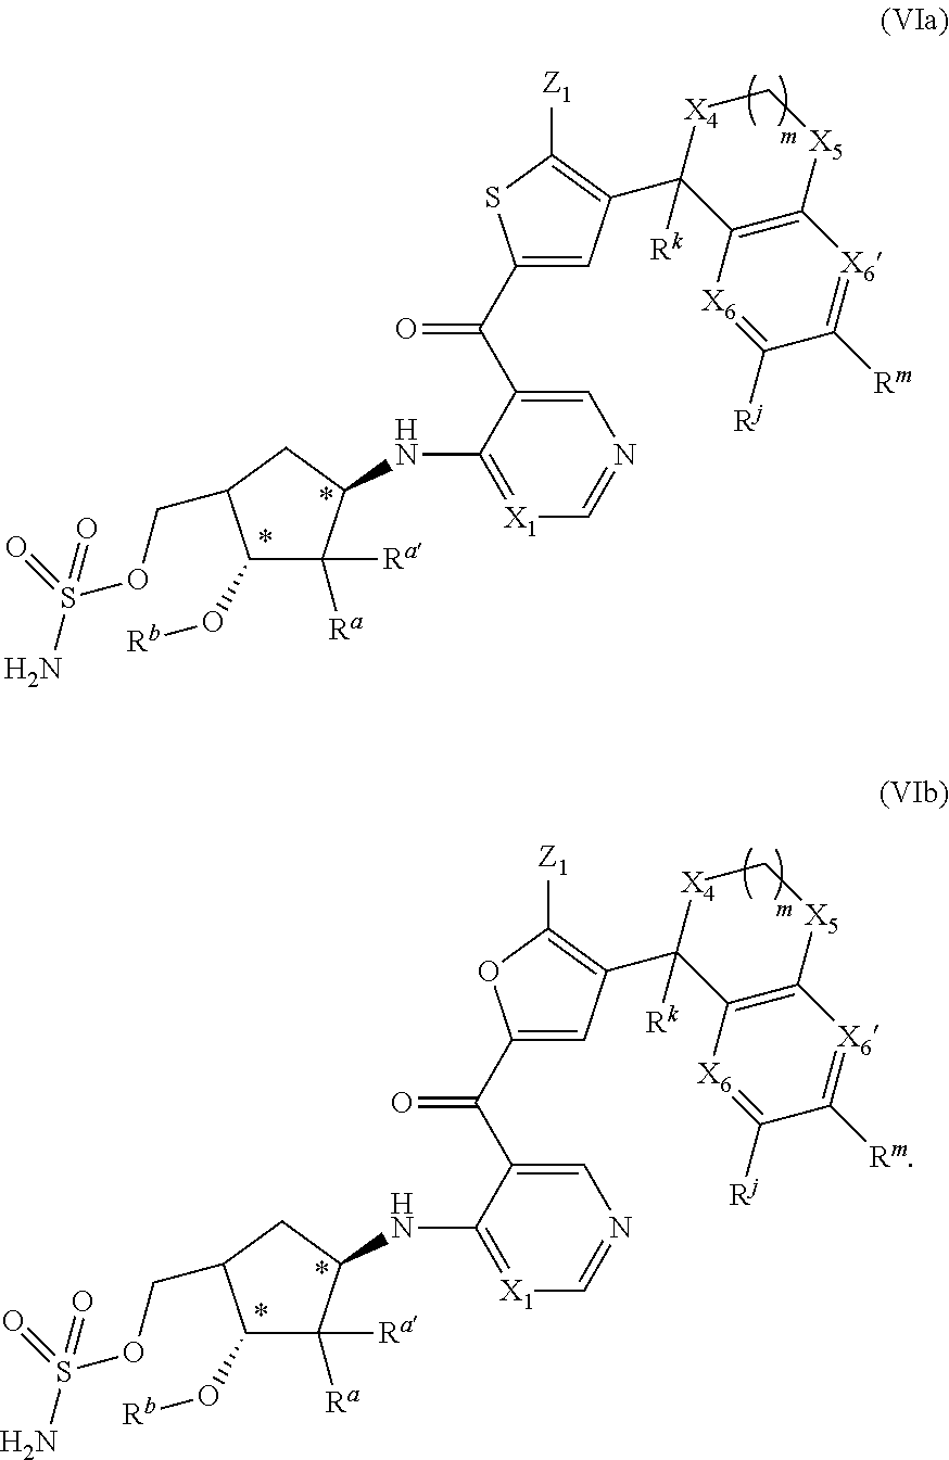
C1(O[Rb])C([Ra])([Ra])C(NC2=[X1]C=NC=C2C(C2=CC(C3([Rk])C4=C([X5]C[X4]3)[X6]=C([Rm])C([Rj])=[X6]4)=C([Z1])S2)=O)CC1COS(N)(=O)=O.C1(O[Rb])C([Ra])([Ra])C(NC2=[X1]C=NC=C2C(C2=CC(C3([Rk])C4=C([X5]C[X4]3)[X6]=C([Rm])C([Rj])=[X6]4)=C([Z1])O2)=O)CC1COS(N)(=O)=O
